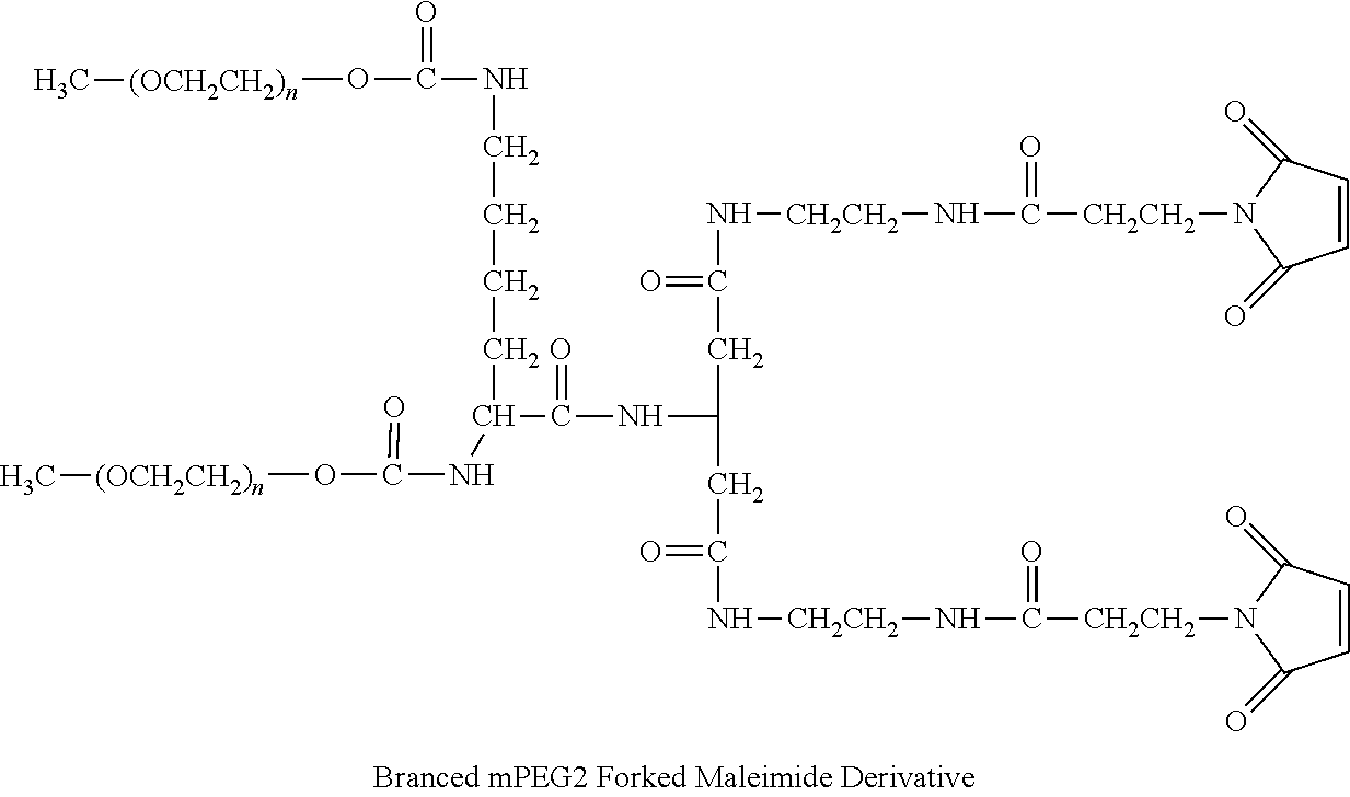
C(NC(CC(N[CH2CH2]NC([CH2CH2]N1C(=O)C=CC1=O)=O)=O)CC(N[CH2CH2]NC([CH2CH2]N1C(=O)C=CC1=O)=O)=O)(=O)C(CCCCNC(O[(OCH2CH2)n]C)=O)NC(O[(OCH2CH2)n]C)=O
